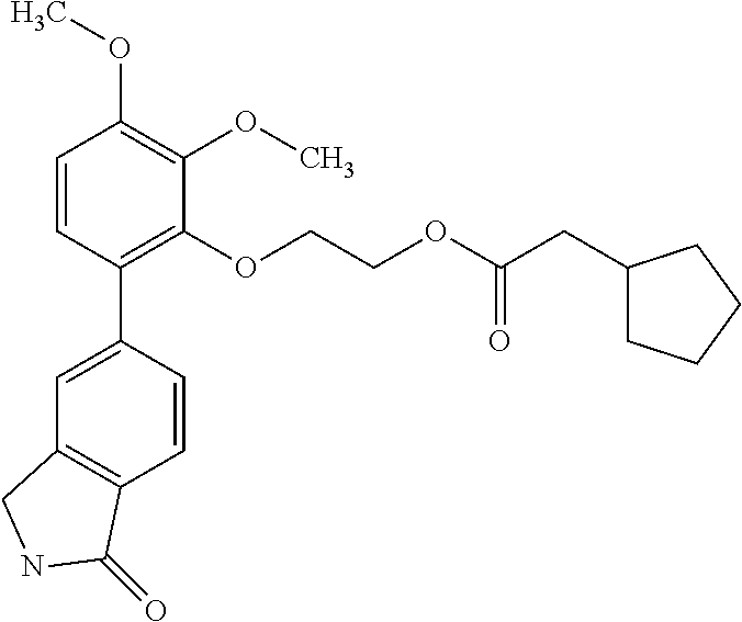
C1=CC(C2=CC3=C(C=C2)C(=O)NC3)=C(OCCOC(CC2CCCC2)=O)C(OC)=C1OC
